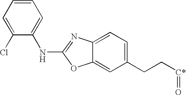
C1(Cl)=CC=CC=C1NC1=NC2=CC=C(CC[C*]=O)C=C2O1
